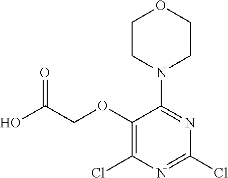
C1(OCC(O)=O)=C(Cl)N=C(Cl)N=C1N1CCOCC1
